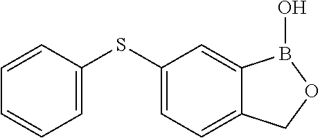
C1=CC=C(SC2=CC=C3C(=C2)B(O)OC3)C=C1
